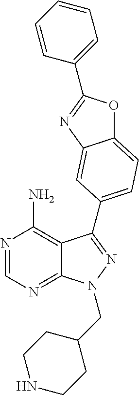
C12=NC=NC(N)=C1C(C1=CC=C3OC(C4=CC=CC=C4)=NC3=C1)=NN2CC1CCNCC1
